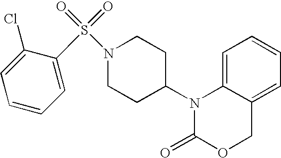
C1=C2C(=CC=C1)COC(=O)N2C1CCN(S(=O)(=O)C2=CC=CC=C2Cl)CC1
